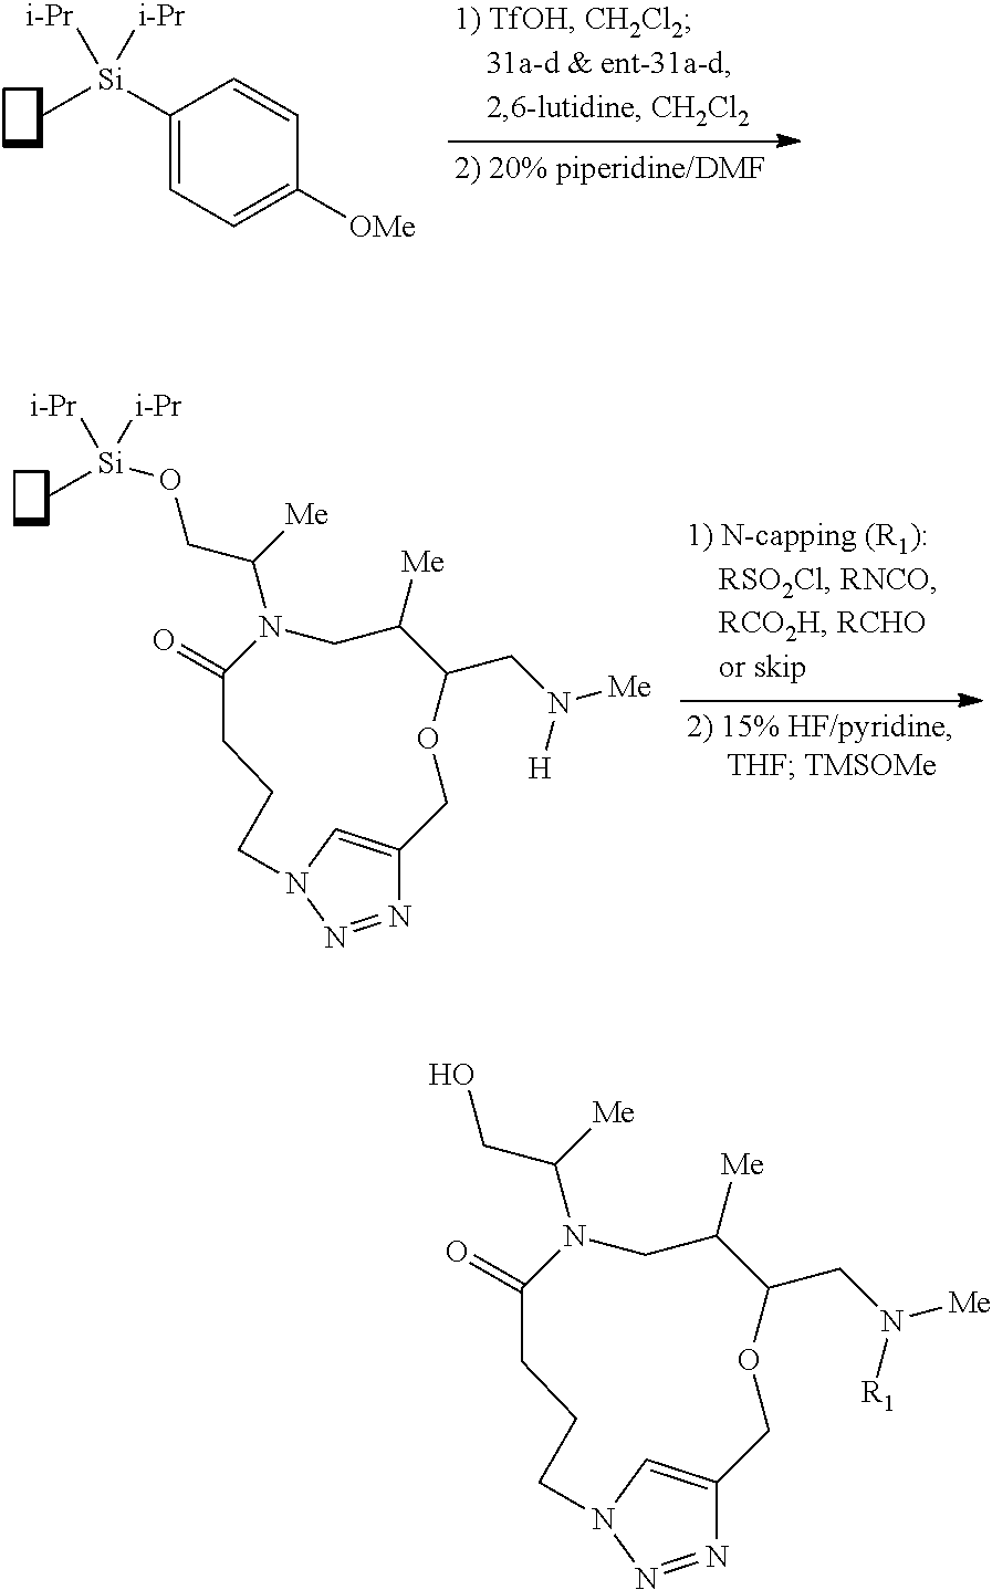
C1([Si]([i-Pr])(C)[i-Pr])=CC=C([OMe])C=C1.O([Si]([i-Pr])(C)[i-Pr])CC(N1C(=O)CCCN2C=C(COC(CN([Me])[H])C([Me])C1)N=N2)[Me].OCC(N1C(=O)CCCN2C=C(COC(CN([Me])[R1])C([Me])C1)N=N2)[Me]
